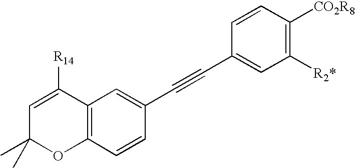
C12=C(C=CC(C#CC3=CC([R2*])=C([CO2R8])C=C3)=C1)OC(C)(C)C=C2[R14]
